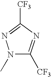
N1(C)C([CF3])=NC([CF3])=N1
